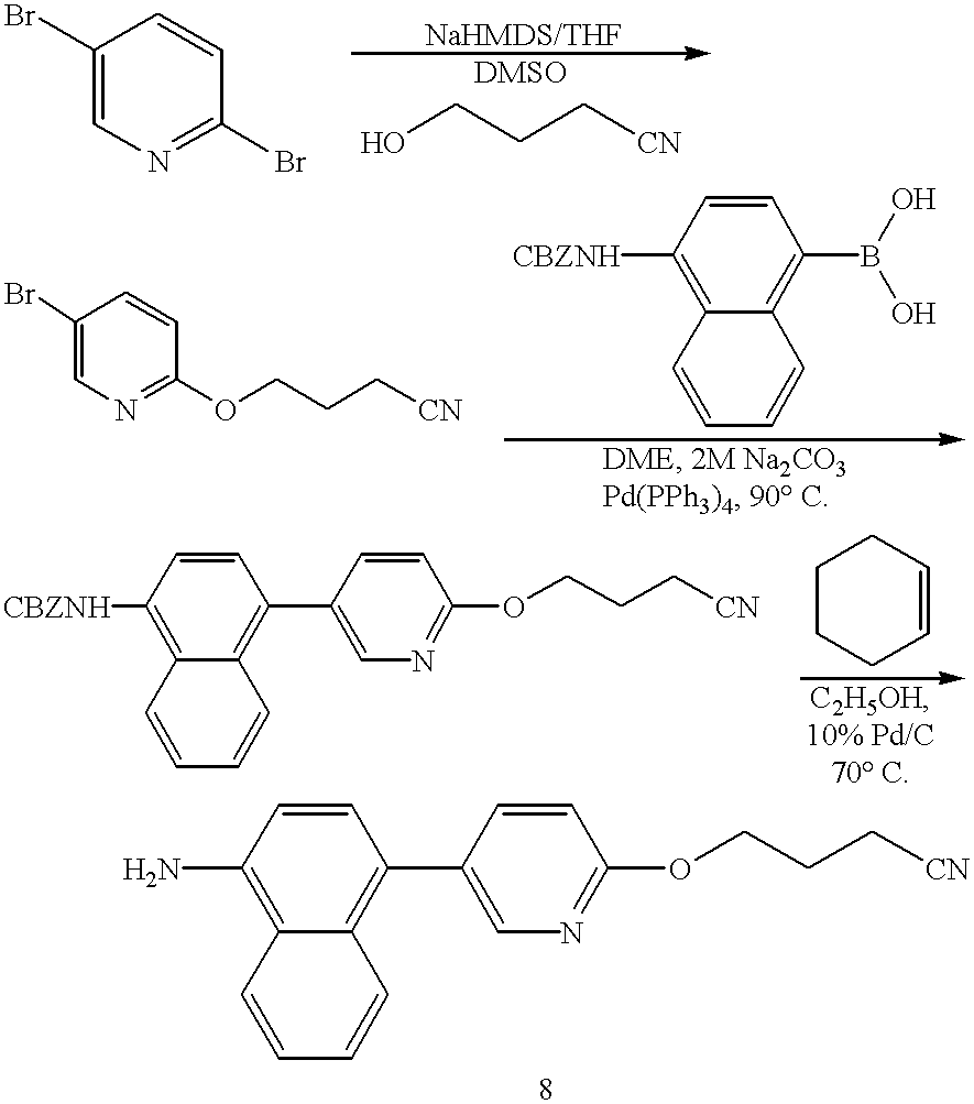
C1(Br)=CN=C(Br)C=C1.OCCC[CN].C1(Br)=CN=C(OCCC[CN])C=C1.C1([CBZNH])=C2C(=C(B(O)O)C=C1)C=CC=C2.C12=C(C3=CN=C(OCCC[CN])C=C3)C=CC([CBZNH])=C1C=CC=C2.C1CCC=CC1.C1(N)=C2C(=C(C3=CN=C(OCCC[CN])C=C3)C=C1)C=CC=C2
